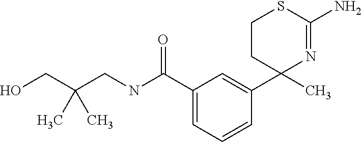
OCC(CNC(C1=CC=CC(C2(C)N=C(N)SCC2)=C1)=O)(C)C
